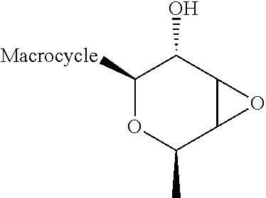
C1([Macrocycle])OC(C)C2C(C1O)O2
